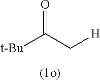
C(C[H])(=O)[t-Bu]
